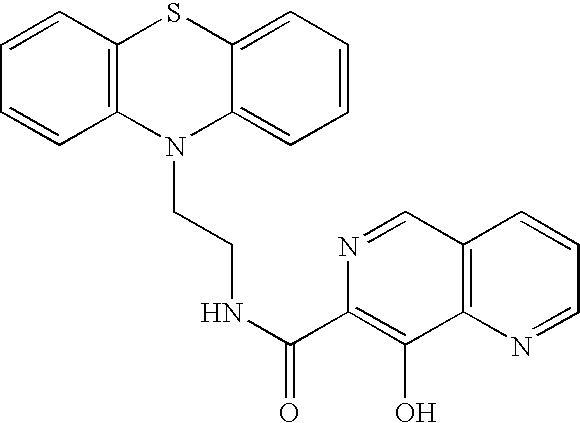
C1=CC=C2C(=C1)N(CCNC(=O)C1=C(O)C3=C(C=N1)C=CC=N3)C1=C(S2)C=CC=C1
